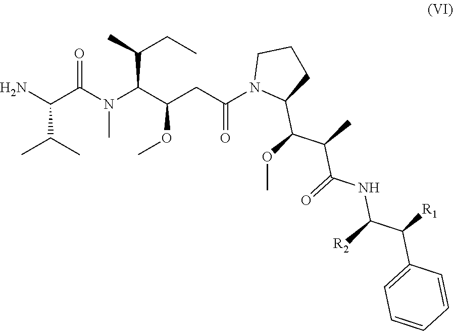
NC(C(N(C(C(CC(N1C(C(C(C(NC([R2])C([R1])C2=CC=CC=C2)=O)C)OC)CCC1)=O)OC)C(CC)C)C)=O)C(C)C
